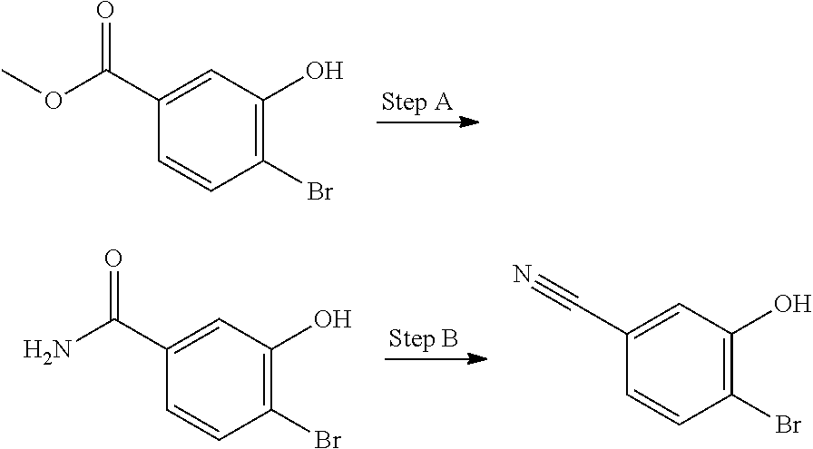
C1(C(OC)=O)=CC(O)=C(Br)C=C1.C1(C(N)=O)=CC(O)=C(Br)C=C1.C1(C#N)=CC(O)=C(Br)C=C1
